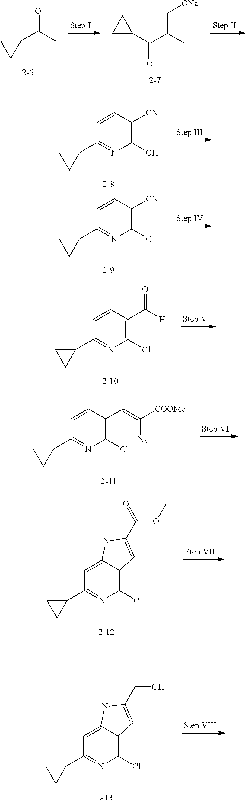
C1(C(C)=O)CC1.C1(C(C(C)=C[ONa])=O)CC1.C1(C2=NC(O)=C([CN])C=C2)CC1.C1(C2=NC(Cl)=C([CN])C=C2)CC1.C1(C2=NC(Cl)=C(C([H])=O)C=C2)CC1.[COOMe]C(=CC1=C(Cl)N=C(C2CC2)C=C1)[N3].C1(Cl)=C2C(=CC(C3CC3)=N1)NC(C(OC)=O)=C2.C1(Cl)=C2C(=CC(C3CC3)=N1)NC(CO)=C2
